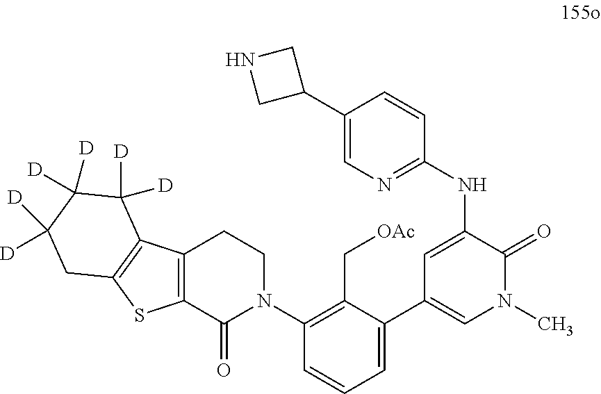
C1(C2CNC2)=CN=C(NC2=CC(C3=CC=CC(N4CCC5=C(C4=O)SC4=C5C([D])([D])C([D])([D])C([D])([D])C4)=C3C[OAc])=CN(C)C2=O)C=C1
